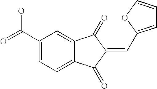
C1(C(=O)O)=CC=C2C(=C1)C(=O)C(=CC1=CC=CO1)C2=O
